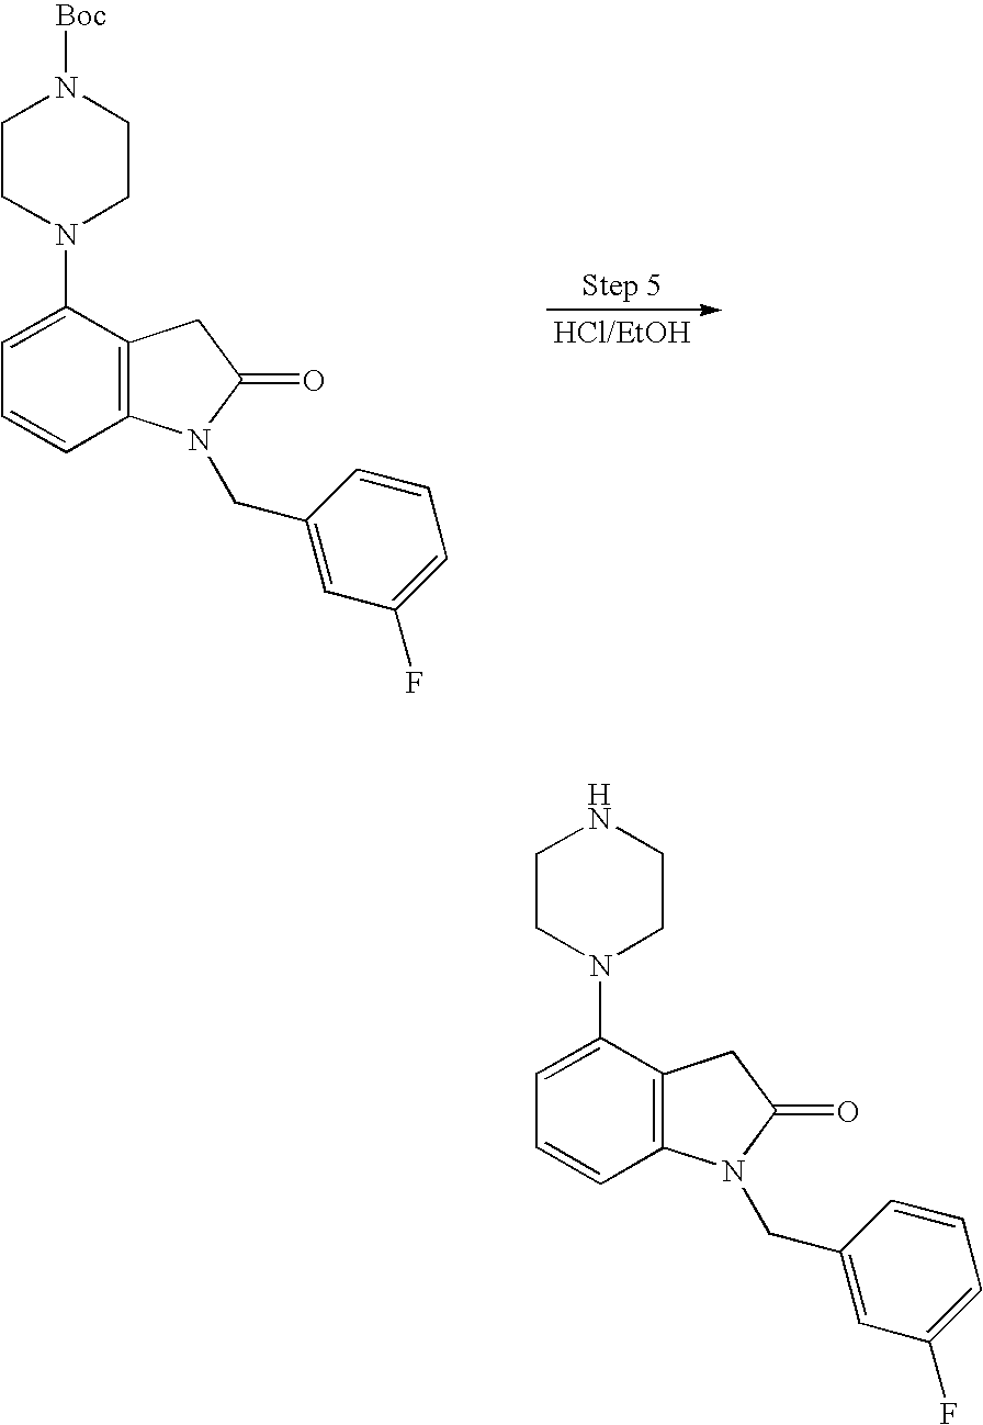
C1=C(N2CCN([Boc])CC2)C2=C(C=C1)N(CC1=CC(F)=CC=C1)C(=O)C2.C1=C(N2CCNCC2)C2=C(C=C1)N(CC1=CC(F)=CC=C1)C(=O)C2
